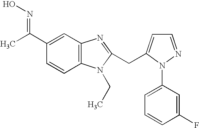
C1(C(C)=NO)=CC2=C(C=C1)N(CC)C(CC1=CC=NN1C1=CC=CC(F)=C1)=N2
